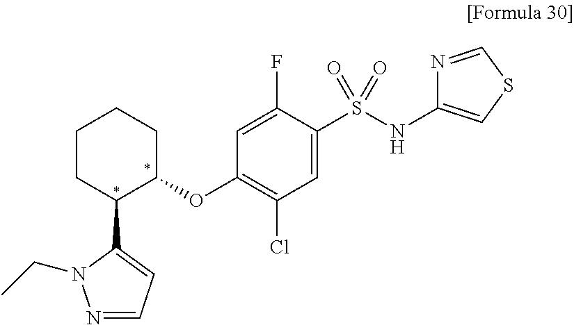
C1(C2C(OC3=C(Cl)C=C(S(=O)(NC4=CSC=N4)=O)C(F)=C3)CCCC2)=CC=NN1CC
